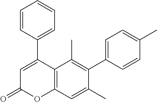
C1(C2=CC(=O)OC3=C2C(C)=C(C2=CC=C(C)C=C2)C(C)=C3)=CC=CC=C1
